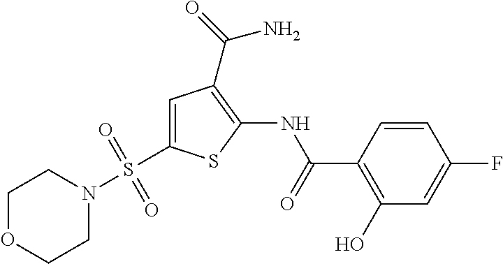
C1=CC(C(=O)NC2=C(C(=O)N)C=C(S(N3CCOCC3)(=O)=O)S2)=C(O)C=C1F
